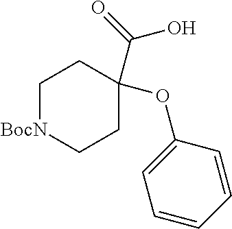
[BocN]1CCC(C(O)=O)(OC2=CC=CC=C2)CC1
